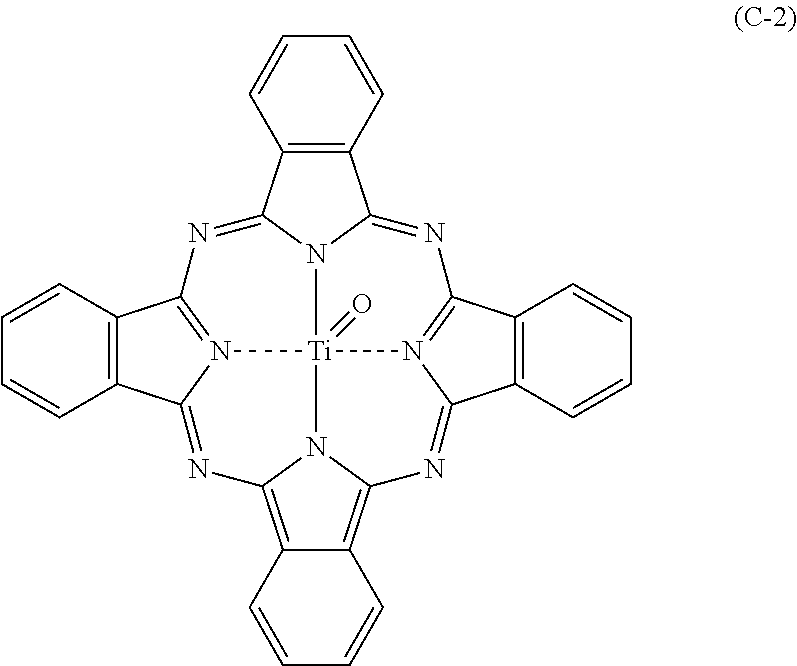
C12=C(C=CC=C1)C1=NC3=N4C(=NC5=C6C(=C7N5[Ti]45(=O)N1C2=NC1=N5C(=N7)C2=C1C=CC=C2)C=CC=C6)C1=C3C=CC=C1
